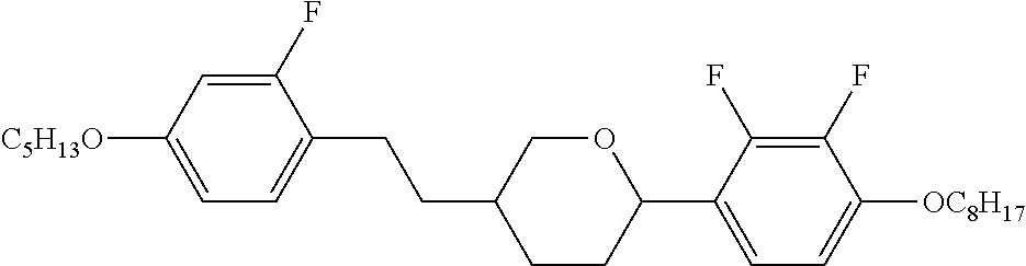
C1(F)=CC([C5H13O])=CC=C1CCC1CCC(C2=CC=C([OC8H17])C(F)=C2F)OC1
